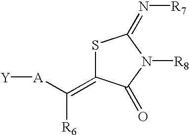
[A](C(=C1SC(=N[R7])N([R8])C1=O)[R6])[Y]
